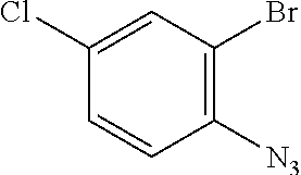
C1([N3])=C(Br)C=C(Cl)C=C1
